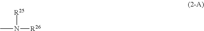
CN([R25])[R26]
